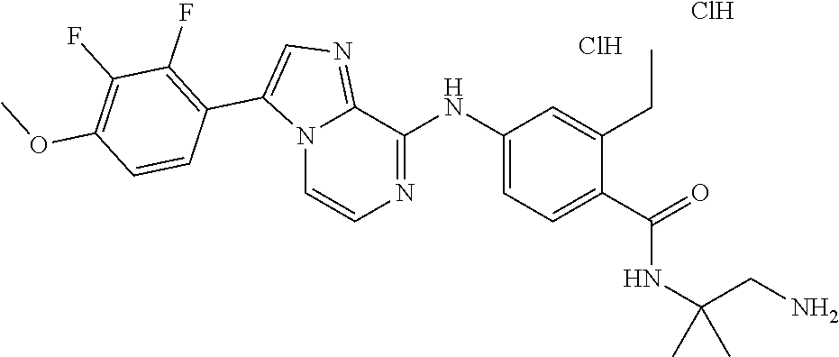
O(C)C1=C(F)C(F)=C(C2=CN=C3N2C=CN=C3NC2=CC=C(C(NC(CN)(C)C)=O)C(CC)=C2)C=C1.Cl.Cl
